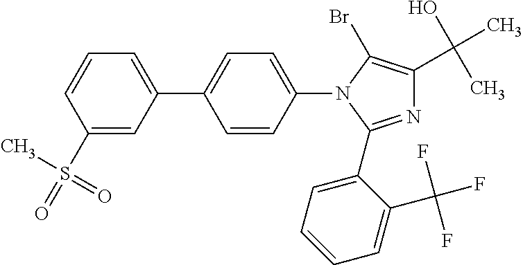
N1=C(C2=CC=CC=C2C(F)(F)F)N(C2=CC=C(C3=CC=CC(S(C)(=O)=O)=C3)C=C2)C(Br)=C1C(O)(C)C
